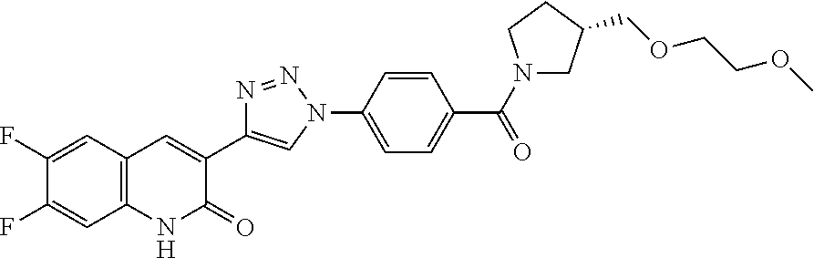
C12=C(C=C(F)C(F)=C1)C=C(C1=CN(C3=CC=C(C(=O)N4CC(COCCOC)CC4)C=C3)N=N1)C(=O)N2
